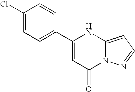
C1(C2=CC(=O)N3C(=CC=N3)N2)=CC=C(Cl)C=C1
